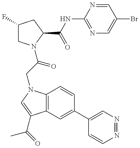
C1(F)CN(C(CN2C3=C(C(C(=O)C)=C2)C=C(C2=CN=NC=C2)C=C3)=O)C(C(NC2=NC=C(Br)C=N2)=O)C1
